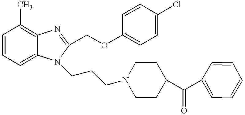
C1=CC=C2C(=C1C)N=C(COC1=CC=C(Cl)C=C1)N2CCCN1CCC(C(=O)C2=CC=CC=C2)CC1
